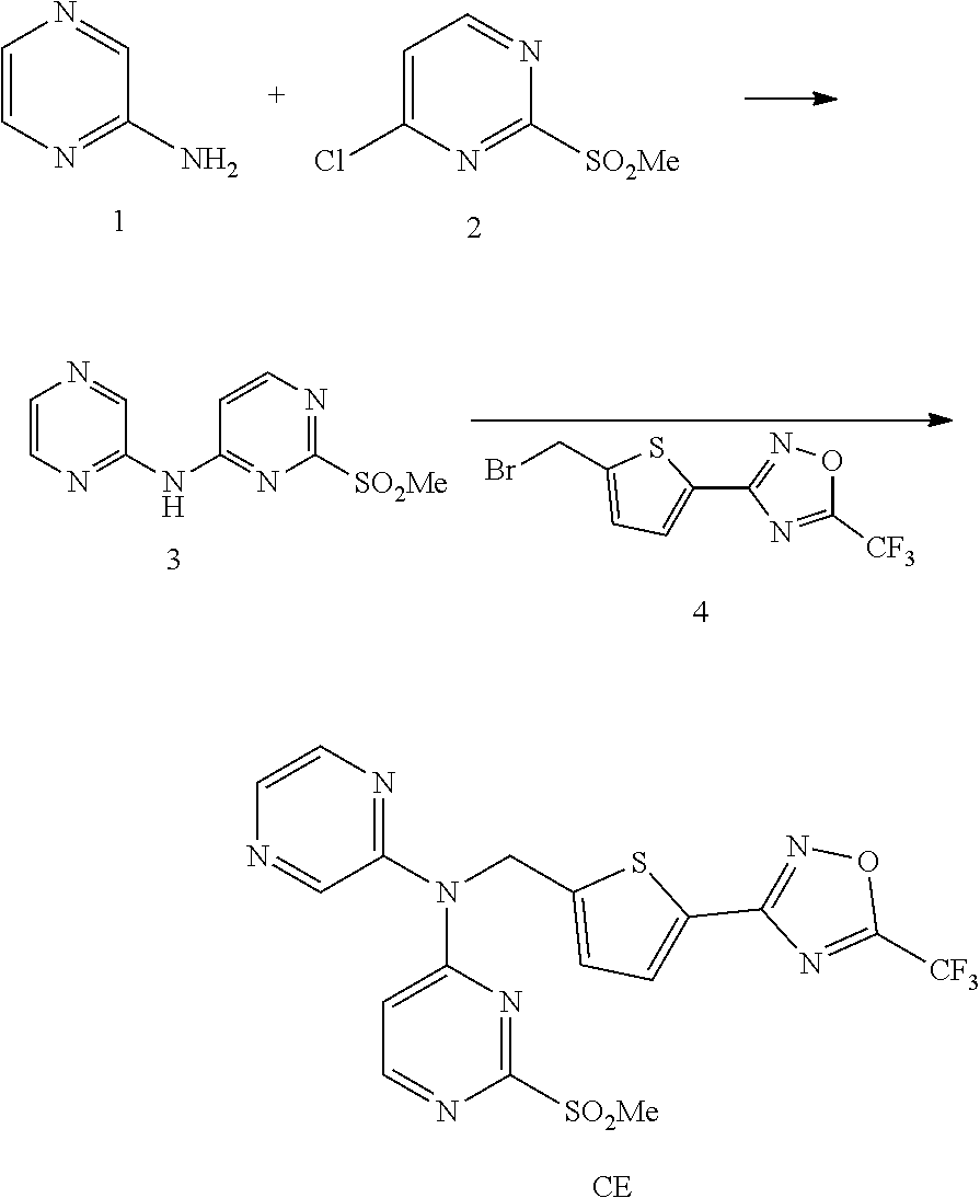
C1=CN=C(N)C=N1.C1=C(Cl)N=C([SO2Me])N=C1.N1=CC(N(CC2=CC=C(C3=NOC([CF3])=N3)S2)C2=CC=NC([SO2Me])=N2)=NC=C1.[CE].C1=CN=C(NC2=NC([SO2Me])=NC=C2)C=N1.BrCC1=CC=C(C2=NOC([CF3])=N2)S1
